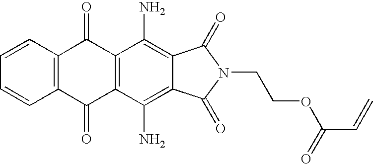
C1=CC2=C(C=C1)C(=O)C1=C(C2=O)C(N)=C2C(=C1N)C(=O)N(CCOC(C=C)=O)C2=O
